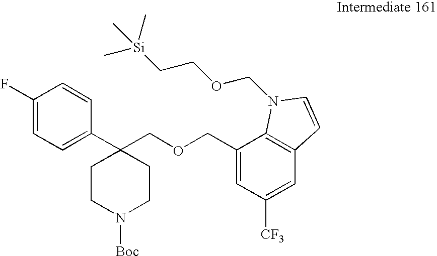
C1(F)=CC=C(C2(COCC3=CC([CF3])=CC4=C3N(COCC[Si](C)(C)C)C=C4)CCN([Boc])CC2)C=C1
